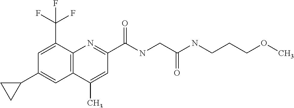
C1(C)=CC(C(NCC(=O)NCCCOC)=O)=NC2=C1C=C(C1CC1)C=C2C(F)(F)F
